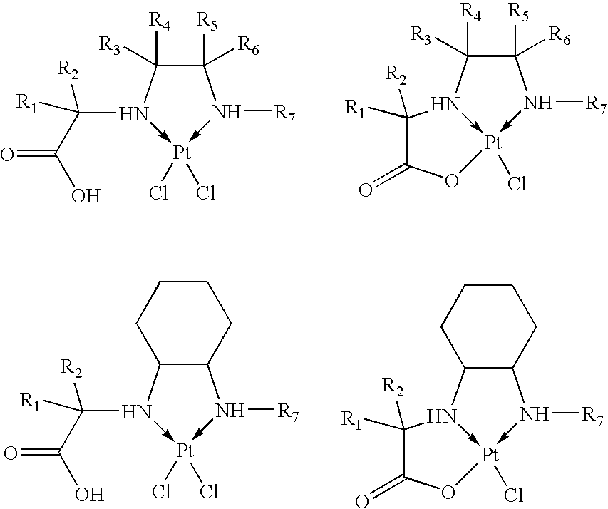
C1([R1])([R2])C(=O)O[Pt]2(Cl)-N1C([R4])([R3])C([R5])([R6])N->2[R7].Cl[Pt]1(Cl)-N(C(C(O)=O)([R2])[R1])C([R4])([R3])C([R5])([R6])N->1[R7].Cl[Pt]1(Cl)-N(C(C(O)=O)([R2])[R1])C2C(N->1[R7])CCCC2.C1([R1])([R2])C(=O)O[Pt]2(Cl)-N1C1C(N->2[R7])CCCC1
